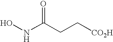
ONC(CC[CO2H])=O
